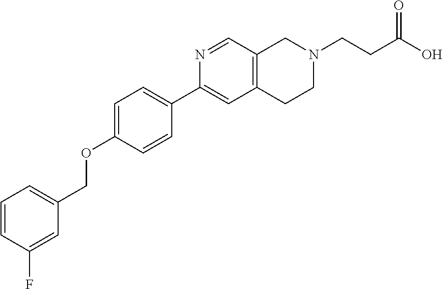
C1=CC(F)=CC(COC2=CC=C(C3=CC4=C(C=N3)CN(CCC(=O)O)CC4)C=C2)=C1
